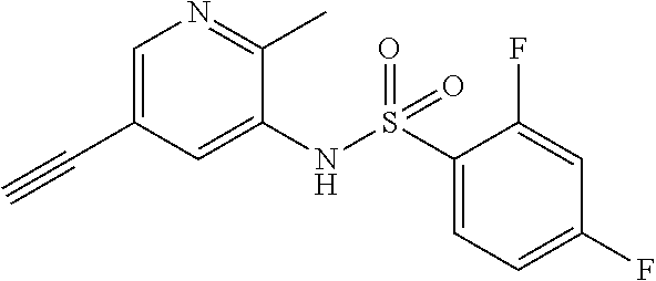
C1=C(C#C)C=C(NS(C2=CC=C(F)C=C2F)(=O)=O)C(C)=N1
